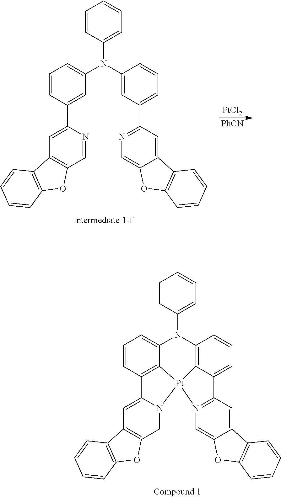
C1=CC(N2C3=C4C(=CC=C3)C3=N(C=C5C(=C3)C3=C(O5)C=CC=C3)[Pt]43C4=C(C=CC=C24)C2=CC4=C(C=N23)OC2=C4C=CC=C2)=CC=C1.C1=CC(N(C2=CC(C3=NC=C4C(=C3)C3=C(O4)C=CC=C3)=CC=C2)C2=CC=CC(C3=CC4=C(C=N3)OC3=C4C=CC=C3)=C2)=CC=C1.[PtCl2].[PhCN]
